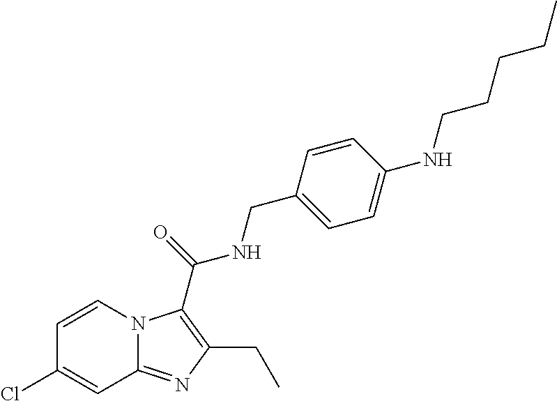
C1=CN2C(=NC(CC)=C2C(=O)NCC2=CC=C(NCCCCC)C=C2)C=C1Cl
